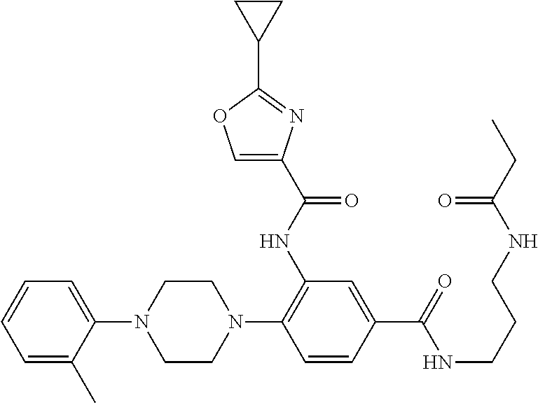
C1(N2CCN(C3=C(NC(=O)C4=COC(C5CC5)=N4)C=C(C(NCCCNC(CC)=O)=O)C=C3)CC2)=CC=CC=C1C
